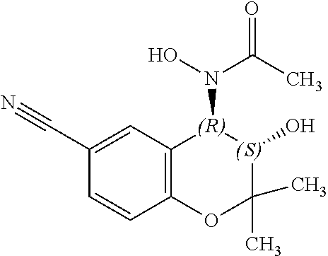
C1=CC2=C(C=C1C#N)[(R)](N(C(C)=O)O)[(S)](O)C(C)(C)O2
